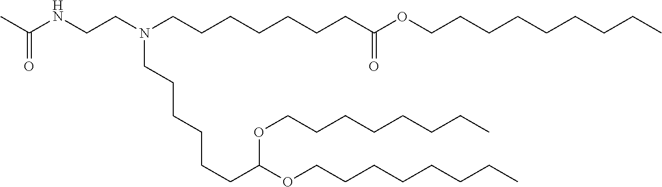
C(CN(CCCCCCCC(OCCCCCCCCC)=O)CCCCCCC(OCCCCCCCC)OCCCCCCCC)NC(C)=O
